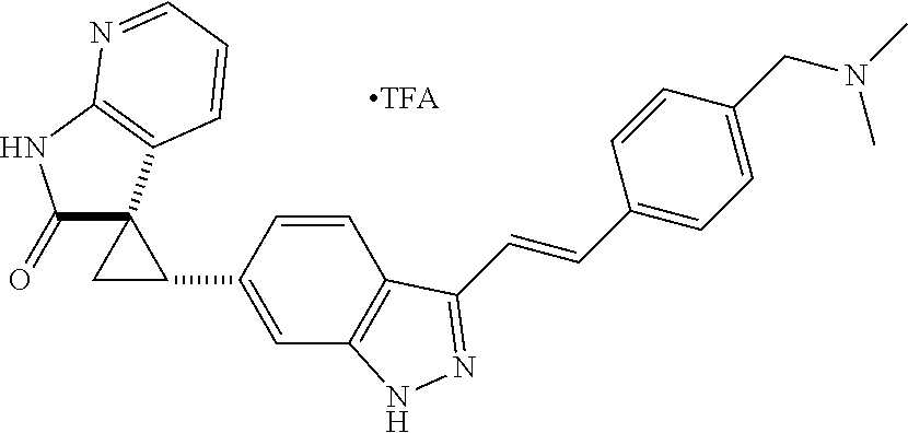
C1(=O)C2(C3=C(N1)N=CC=C3)CC2C1=CC2=C(C=C1)C(C=CC1=CC=C(CN(C)C)C=C1)=NN2
